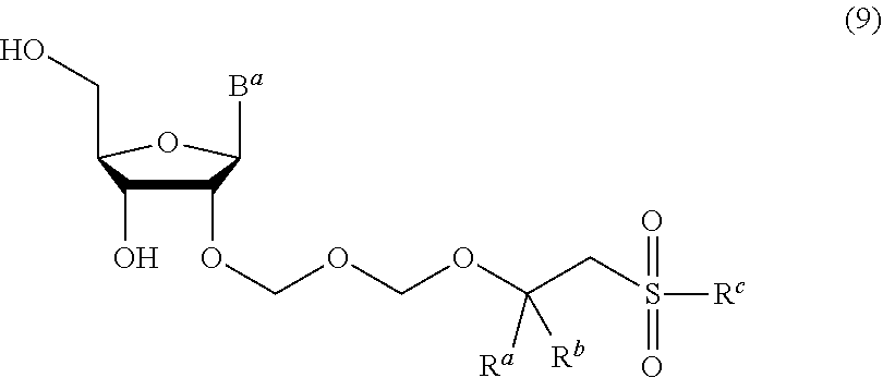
C1(OCOCOC(CS(=O)(=O)[Rc])([Ra])[Rb])C(O)C(CO)OC1[Ba]
